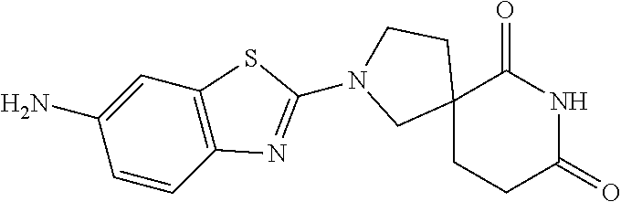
C12(CCC(=O)NC1=O)CCN(C1=NC3=C(C=C(N)C=C3)S1)C2
